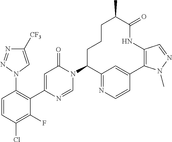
C1([CF3])=CN(C2=C(C3=CC(=O)N(C4C5=NC=CC(=C5)C5=C(C=NN5C)NC(=O)C(C)CCC4)C=N3)C(F)=C(Cl)C=C2)N=N1
